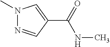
N1(C)N=CC(C(=O)NC)=C1
